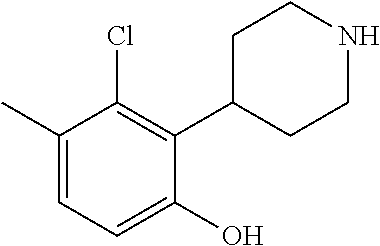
C1(C)=CC=C(O)C(C2CCNCC2)=C1Cl
